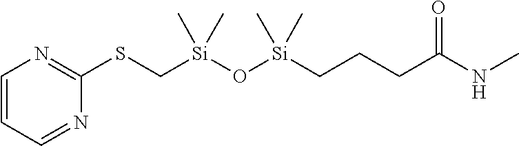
[Si](CSC1=NC=CC=N1)(C)(C)O[Si](C)(C)CCCC(=O)NC
